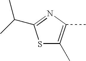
S1C(C)=C(C)N=C1C(C)C
